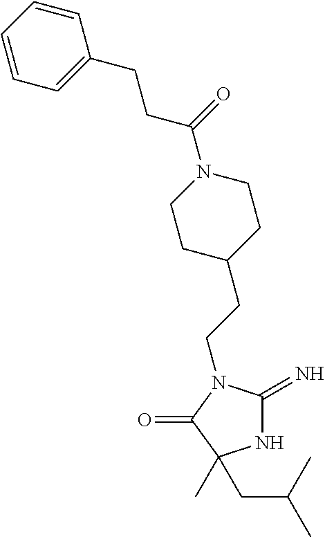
N1C(=N)N(CCC2CCN(C(CCC3=CC=CC=C3)=O)CC2)C(=O)C1(CC(C)C)C
